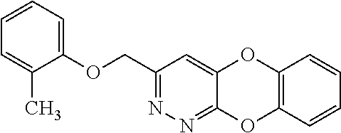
C1(COC2=CC=CC=C2C)=NN=C2C(=C1)OC1=C(O2)C=CC=C1
